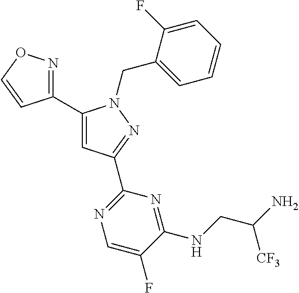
C1(C2=NOC=C2)=CC(C2=NC=C(F)C(NCC(N)[CF3])=N2)=NN1CC1=CC=CC=C1F
